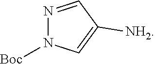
N1=CC([NH2])=CN1[Boc]
